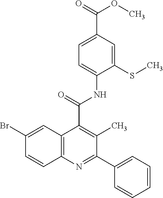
C12=C(N=C(C3=CC=CC=C3)C(C)=C1C(=O)NC1=CC=C(C(=O)OC)C=C1SC)C=CC(Br)=C2
